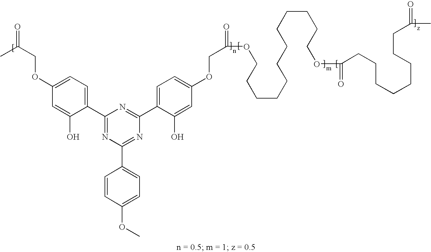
CC(=O)COC1=CC=C(C2=NC(C3=CC=C(OC)C=C3)=NC(C3=CC=C(OCC(=O)OCCCCCCCCCCCCOC(=O)CCCCCCCCC(=O)C)C=C3O)=N2)C(O)=C1
